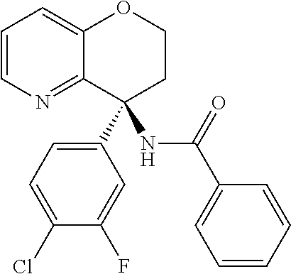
C1=CN=C2C(=C1)OCCC2(C1=CC=C(Cl)C(F)=C1)NC(C1=CC=CC=C1)=O
